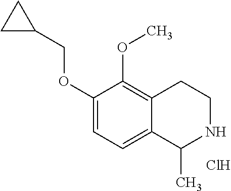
C1(OCC2CC2)=CC=C2C(=C1OC)CCNC2C.Cl
